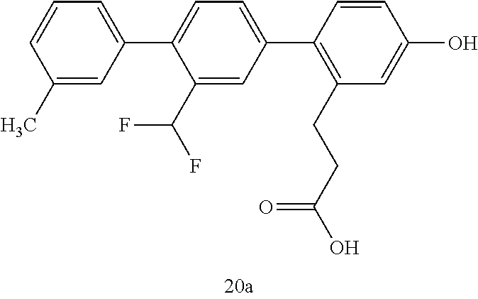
C1(C)=CC(C2=CC=C(C3=C(CCC(O)=O)C=C(O)C=C3)C=C2C(F)F)=CC=C1
